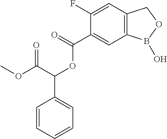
C1(C(=O)OC(C2=CC=CC=C2)C(OC)=O)=CC2=C(C=C1F)COB2O
